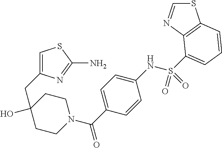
C1CN(C(C2=CC=C(NS(=O)(=O)C3=CC=CC4=C3N=CS4)C=C2)=O)CCC1(O)CC1=CSC(N)=N1
